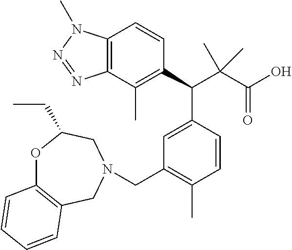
C1(C(C(C(O)=O)(C)C)C2=CC(CN3CC4=C(OC(CC)C3)C=CC=C4)=C(C)C=C2)=C(C)C2=C(C=C1)N(C)N=N2
